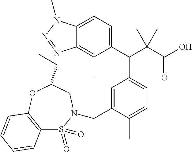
C12=CC=C(C(C(C(=O)O)(C)C)C3=CC=C(C)C(CN4S(=O)(=O)C5=C(OC(CC)C4)C=CC=C5)=C3)C(C)=C1N=NN2C
